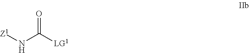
O=C(N[Z1])[LG1]
